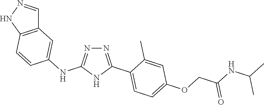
N1=C(NC2=CC3=C(C=C2)NN=C3)NC(C2=CC=C(OCC(NC(C)C)=O)C=C2C)=N1
